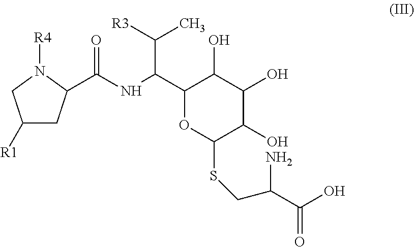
C1([R1])CC(C(NC(C2C(O)C(O)C(O)C(SCC(C(O)=O)N)O2)C([R3])C)=O)N([R4])C1
